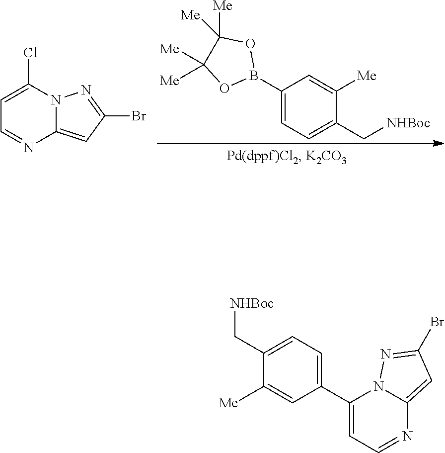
C1(B2OC([Me])([Me])C([Me])([Me])O2)=CC=C(C[NHBoc])C([Me])=C1.C1=C(Cl)N2C(=CC(Br)=N2)N=C1.C1([Me])=CC(C2=CC=NC3=CC(Br)=NN23)=CC=C1C[NHBoc]
